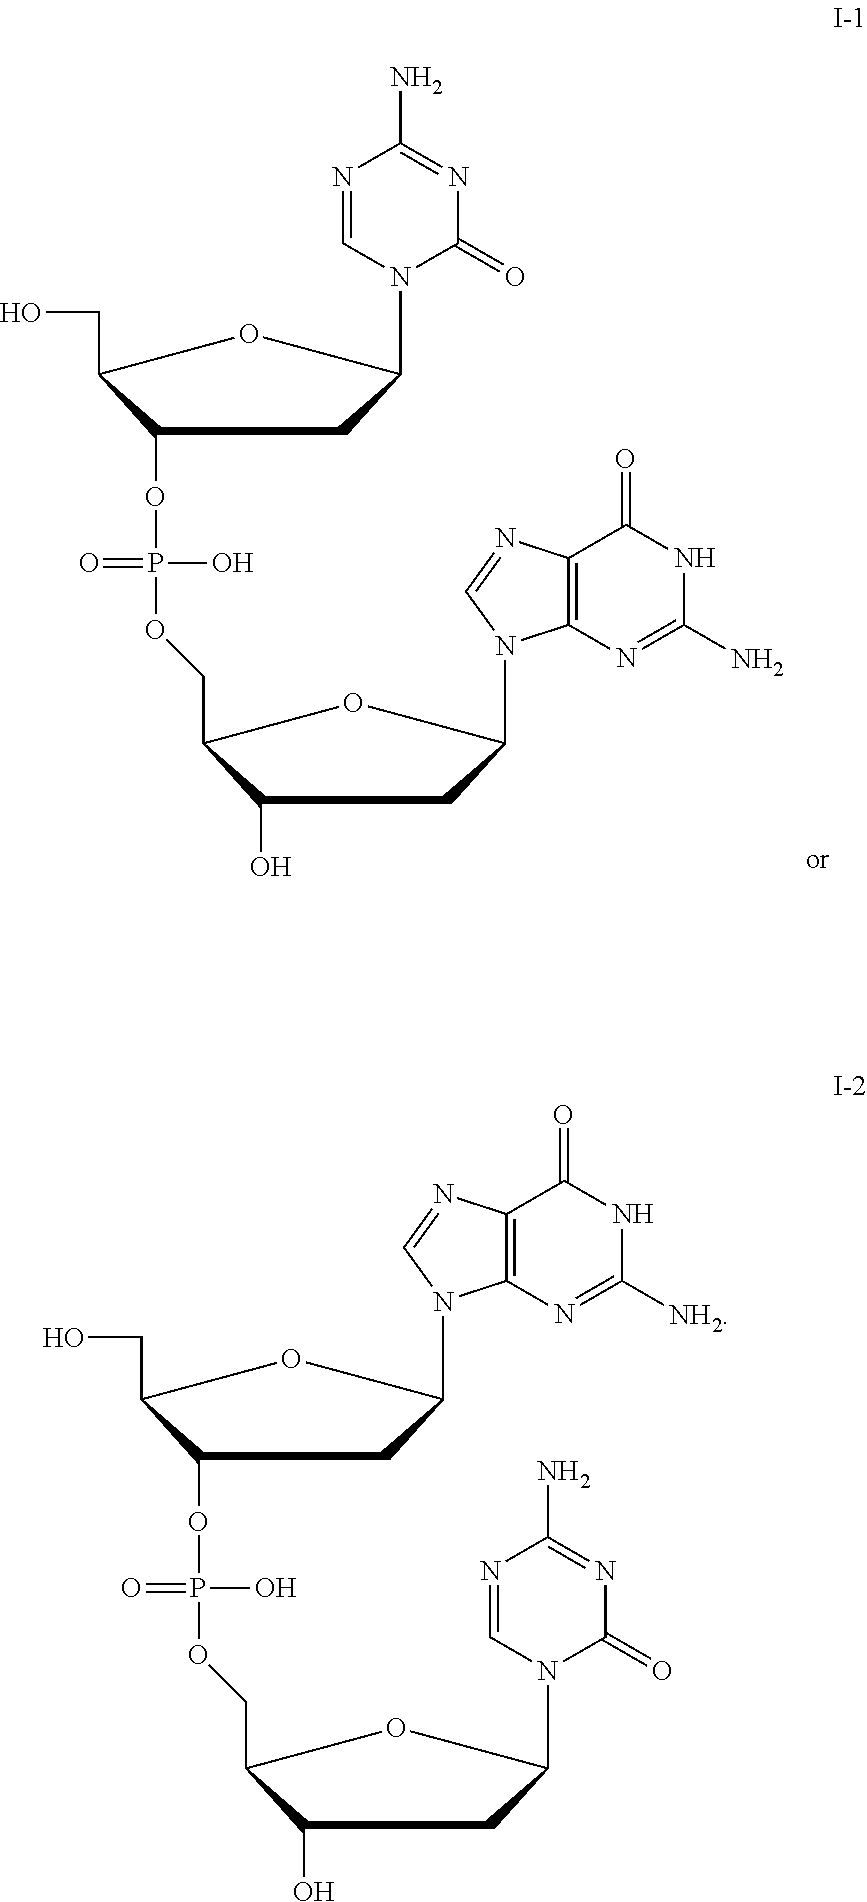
C1(OP(OCC2C(O)CC(N3C4=C(N=C3)C(=O)NC(N)=N4)O2)(O)=O)C(CO)OC(N2C(=O)N=C(N)N=C2)C1.C1(OP(OCC2C(O)CC(N3C=NC(N)=NC3=O)O2)(O)=O)C(CO)OC(N2C3=C(C(=O)NC([NH2])=N3)N=C2)C1
